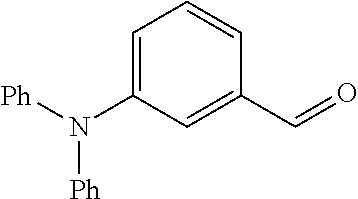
C1=C(N([Ph])[Ph])C=C(C=O)C=C1
